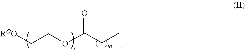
O=C(CC)OCC[ROO]
